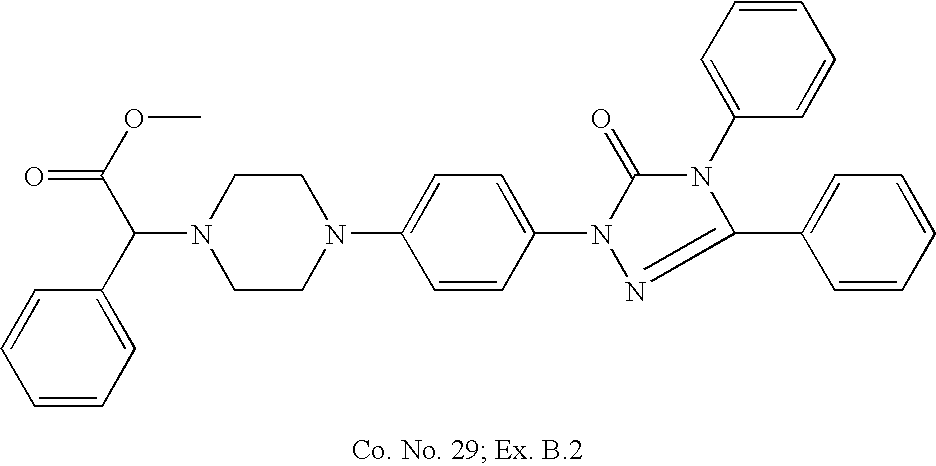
N1(C(C2=CC=CC=C2)C(OC)=O)CCN(C2=CC=C(N3C(=O)N(C4=CC=CC=C4)C(C4=CC=CC=C4)=N3)C=C2)CC1
